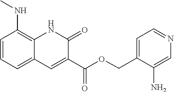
C1=CC=C2C(=C1NC)NC(=O)C(C(OCC1=CC=NC=C1N)=O)=C2
